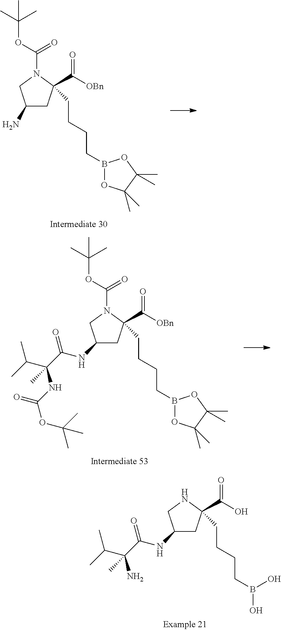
C1(N)CC(C([OBn])=O)(CCCCB2OC(C)(C)C(C)(C)O2)N(C(OC(C)(C)C)=O)C1.C1(NC(=O)C(N)(C(C)C)C)CC(C(O)=O)(CCCCB(O)O)NC1.C1(NC(=O)C(NC(=O)OC(C)(C)C)(C(C)C)C)CC(C([OBn])=O)(CCCCB2OC(C)(C)C(C)(C)O2)N(C(OC(C)(C)C)=O)C1
